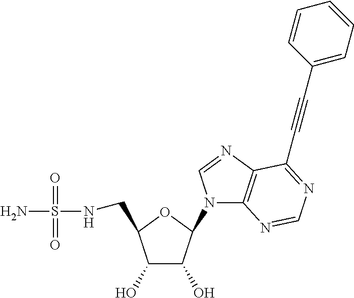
C1(O)C(O)C(N2C3=C(N=C2)C(C#CC2=CC=CC=C2)=NC=N3)OC1CNS(N)(=O)=O
